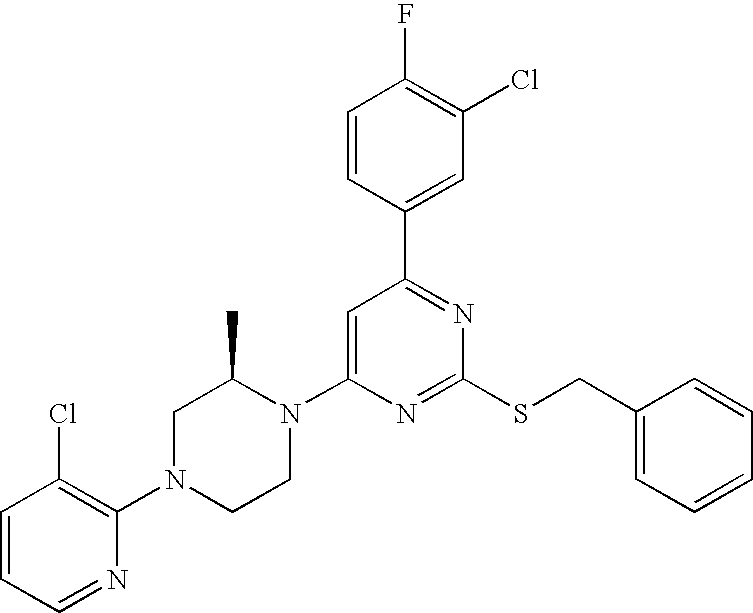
C1=CC(C2=NC(SCC3=CC=CC=C3)=NC(N3C(C)CN(C4=C(Cl)C=CC=N4)CC3)=C2)=CC(Cl)=C1F
